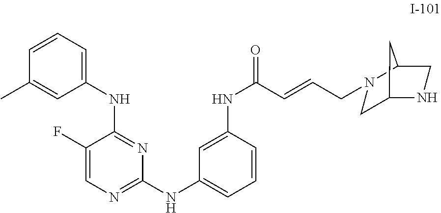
C1(F)=CN=C(NC2=CC=CC(NC(C=CCN3CC4NCC3C4)=O)=C2)N=C1NC1=CC=CC(C)=C1
